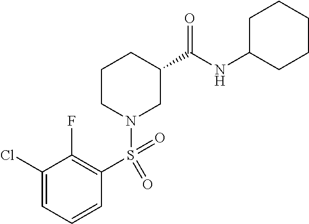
C1C(NC(C2CCCN(S(C3=C(F)C(Cl)=CC=C3)(=O)=O)C2)=O)CCCC1
